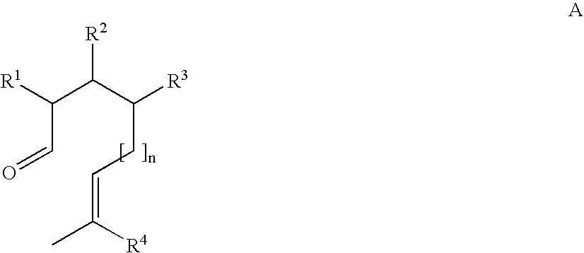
C(C=O)(C(C(CC=C([R4])C)[R3])[R2])[R1]
